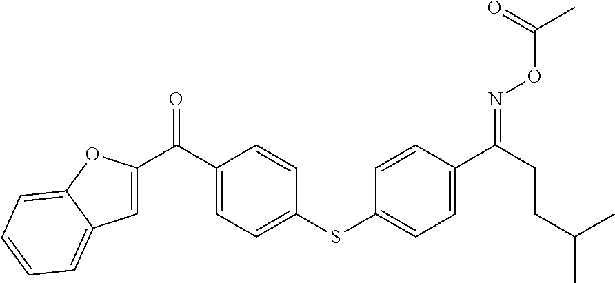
C1(C(C2=CC3=CC=CC=C3O2)=O)=CC=C(SC2=CC=C(C(CCC(C)C)=NOC(C)=O)C=C2)C=C1
